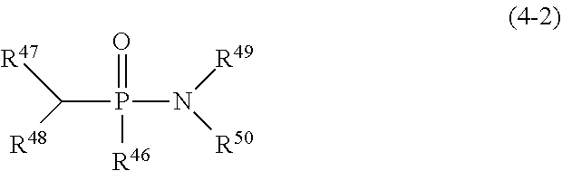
C(P(=O)([R46])N([R49])[R50])([R47])[R48]
